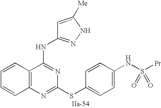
C12=C(N=C(SC3=CC=C(NS([Pr])(=O)=O)C=C3)N=C1NC1=NNC([Me])=C1)C=CC=C2
